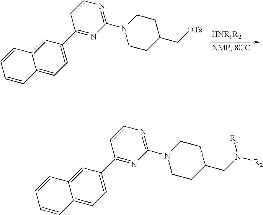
C12=CC=C(C3=NC(N4CCC(C[OTs])CC4)=NC=C3)C=C1C=CC=C2.C12=CC=C(C3=NC(N4CCC(CN([R2])[R1])CC4)=NC=C3)C=C1C=CC=C2
